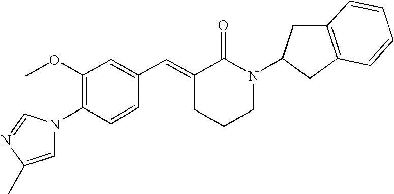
C1(OC)=C(N2C=C(C)N=C2)C=CC(C=C2CCCN(C3CC4=C(C3)C=CC=C4)C2=O)=C1
